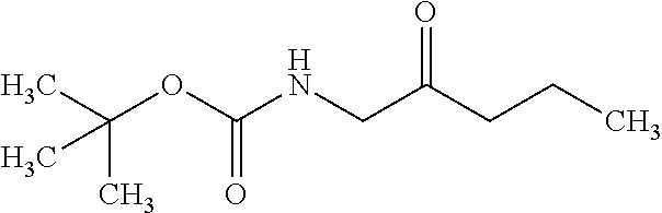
C(=O)(NCC(CCC)=O)OC(C)(C)C
